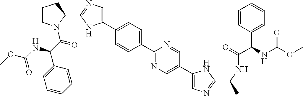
C1(C2=CC=C(C3=NC=C(C4=CN=C(C(C)NC(=O)C(C5=CC=CC=C5)NC(OC)=O)N4)C=N3)C=C2)=CN=C(C2N(C(C(C3=CC=CC=C3)NC(OC)=O)=O)CCC2)N1
